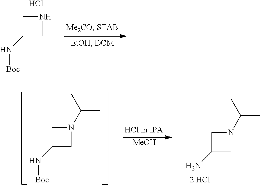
C1(N[Boc])CNC1.Cl.[MeOH].C1(N)CN(C(C)C)C1.C1(N[Boc])CN(C(C)C)C1
